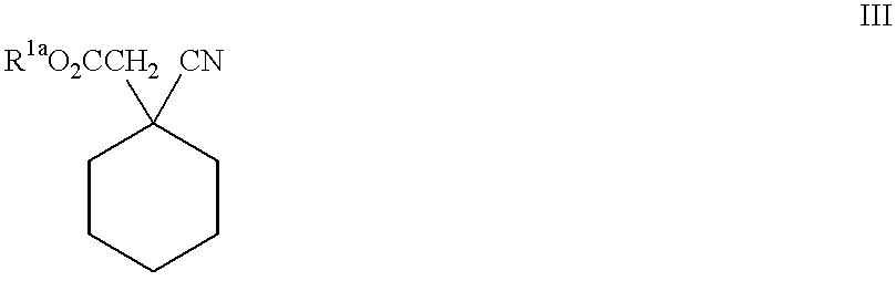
C1CCCCC1([R1aO2CCH2])[CN]
